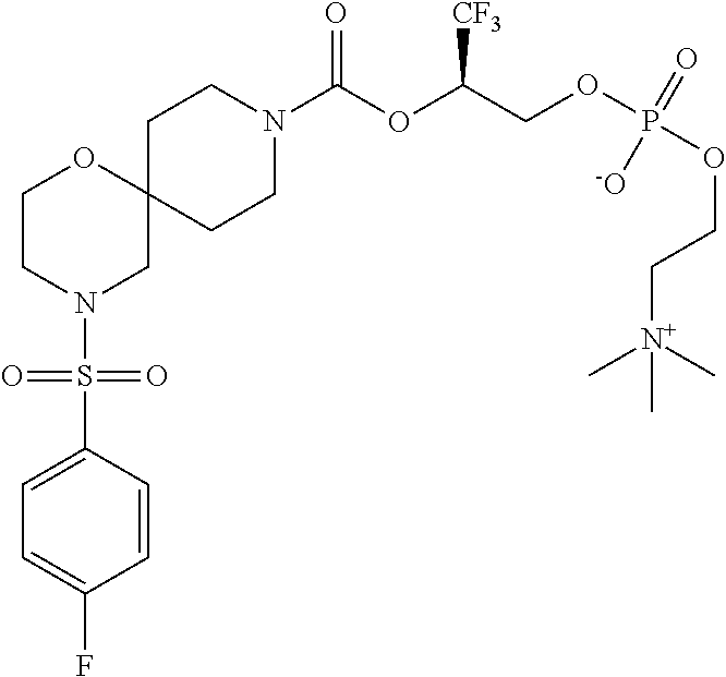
C1CN(C(OC(COP(OCC[N+](C)(C)C)(=O)[O-])[CF3])=O)CCC12OCCN(S(C1=CC=C(F)C=C1)(=O)=O)C2
